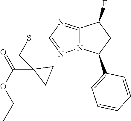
C12=NC(SCC3(C(OCC)=O)CC3)=NN1C(C1=CC=CC=C1)CC2F
